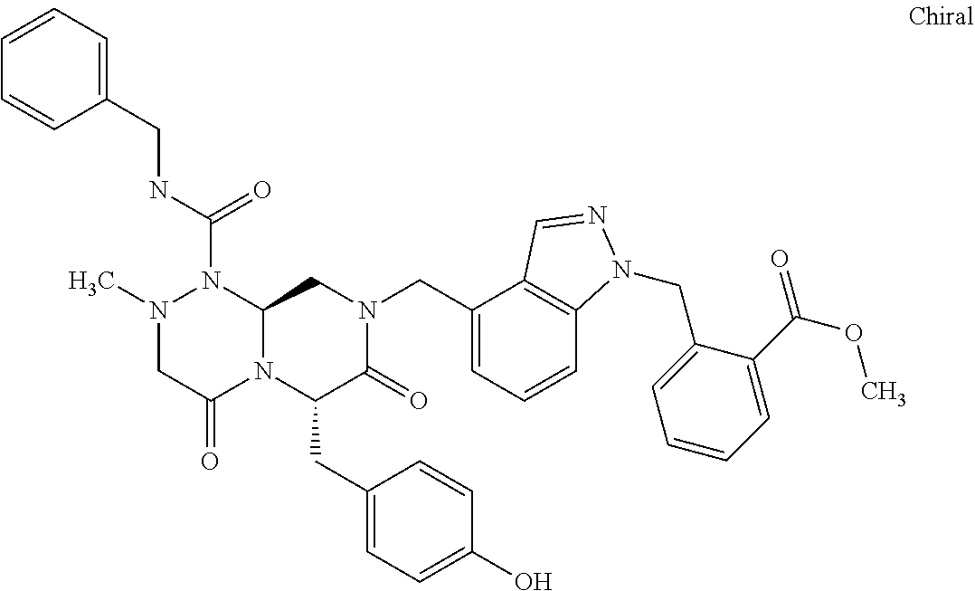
N(C(=O)N1N(C)CC(=O)N2C1CN(CC1=CC=CC3=C1C=NN3CC1=CC=CC=C1C(OC)=O)C(=O)C2CC1=CC=C(O)C=C1)CC1=CC=CC=C1
